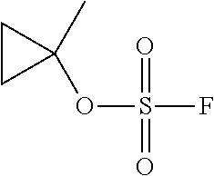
C1CC1(OS(=O)(=O)F)C
